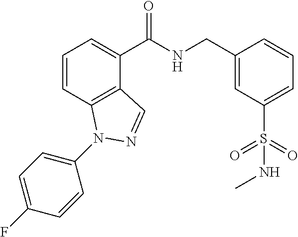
C1=CC2=C(C(C(NCC3=CC(S(=O)(=O)NC)=CC=C3)=O)=C1)C=NN2C1=CC=C(F)C=C1
